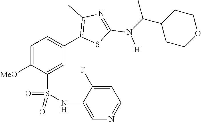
C1=C([MeO])C(S(NC2=CN=CC=C2F)(=O)=O)=CC(C2=C(C)N=C(N([H])C(C3CCOCC3)C)S2)=C1
